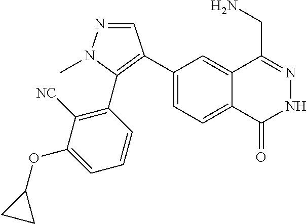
C1(C2=C(C3=C([NC])C(OC4CC4)=CC=C3)N(C)N=C2)=CC=C2C(=C1)C(CN)=NNC2=O
